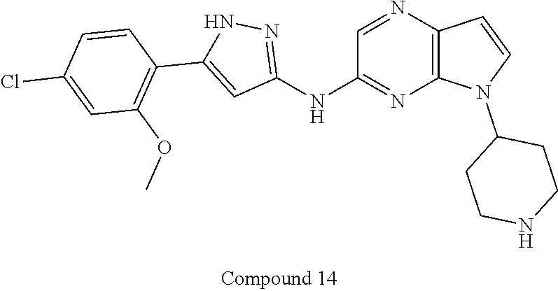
C12=C(N=CC(NC3=NNC(C4=C(OC)C=C(Cl)C=C4)=C3)=N1)C=CN2C1CCNCC1
